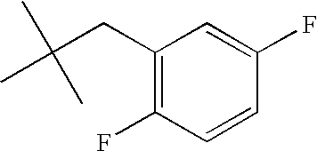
C1=CC(F)=CC(CC(C)(C)C)=C1F
